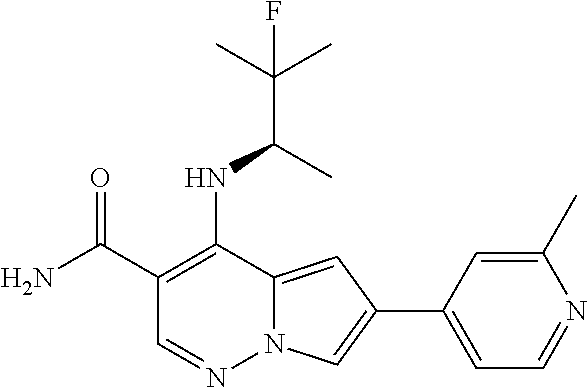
C1(C(N)=O)=C(NC(C(C)(C)F)C)C2=CC(C3=CC=NC(C)=C3)=CN2N=C1
